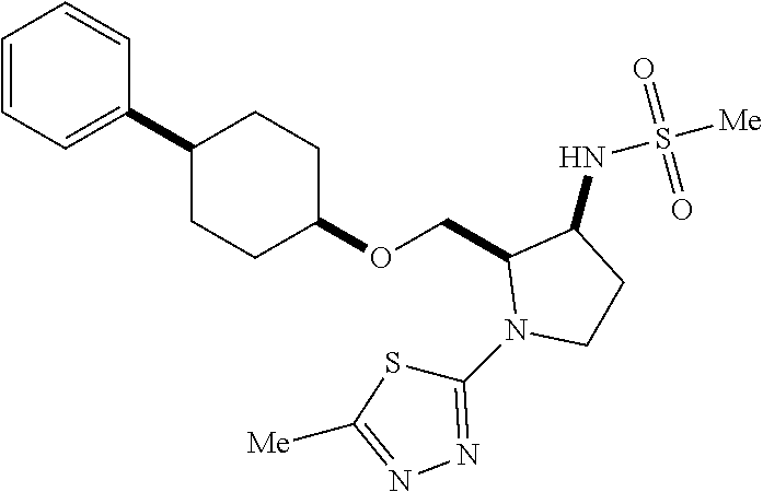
C1=CC=C(C2CCC(OCC3N(C4=NN=C([Me])S4)CCC3NS([Me])(=O)=O)CC2)C=C1
